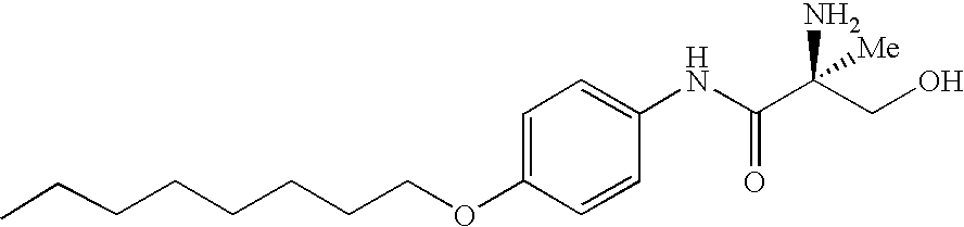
C1=C(OCCCCCCCC)C=CC(NC(C(CO)(N)[Me])=O)=C1
